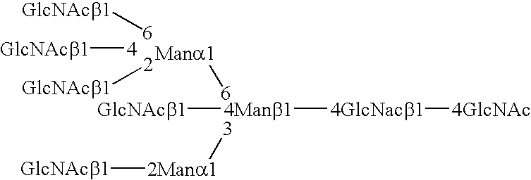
[Mana1][6].[3][2Mana1][GlcNAcb1].[4Manb1]([4GlcNacb1][4GlcNAc])[GlcNAcb1].[GlcNAcb1][6].[2][GlcNAcb1].[4][GlcNAcb1]
